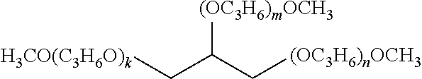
[H3CO(C3H6O)k]CC(C[(OC3H6)nOCH3])[(OC3H6)mOCH3]
